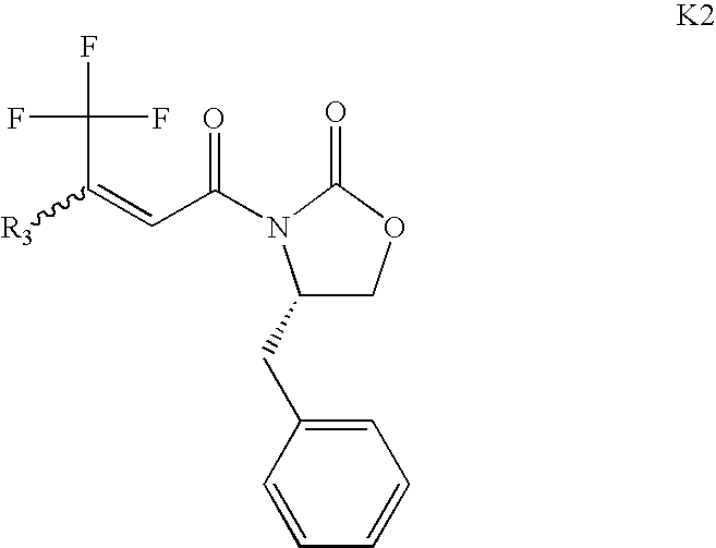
C1(CC2=CC=CC=C2)COC(=O)N1C(C=C([R3])C(F)(F)F)=O
